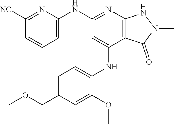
N(C1=NC2=C(C(NC3=CC=C(COC)C=C3OC)=C1)C(=O)N(C)N2)C1=CC=CC([NC])=N1
